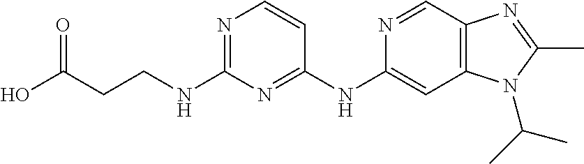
C1(NC2=CC3=C(C=N2)N=C(C)N3C(C)C)=NC(NCCC(O)=O)=NC=C1
